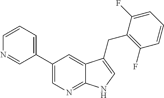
C1(C2=CC=CN=C2)=CN=C2C(=C1)C(CC1=C(F)C=CC=C1F)=CN2
